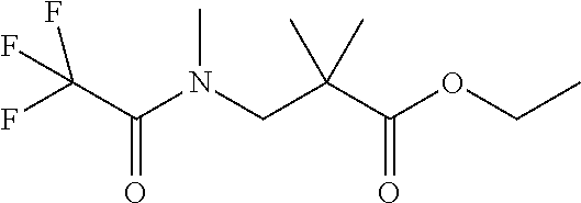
C(N(CC(C(OCC)=O)(C)C)C)(C(F)(F)F)=O
